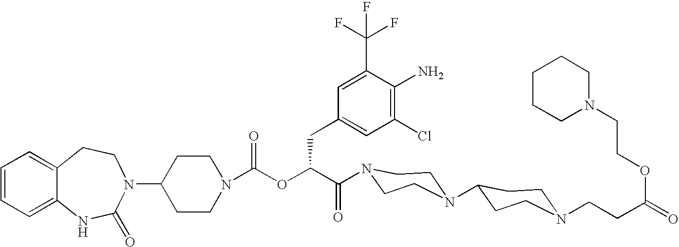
C12=CC=CC=C1NC(=O)N(C1CCN(C(OC(C(=O)N3CCN(C4CCN(CCC(OCCN5CCCCC5)=O)CC4)CC3)CC3=CC(Cl)=C(N)C(C(F)(F)F)=C3)=O)CC1)CC2
